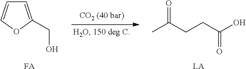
CC(CCC(O)=O)=O.[LA].C1=C(CO)OC=C1.[FA]
